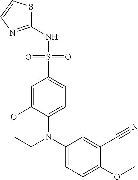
C1=C2C(=CC=C1S(NC1=NC=CS1)(=O)=O)N(C1=CC=C(OC)C(C#N)=C1)CCO2
